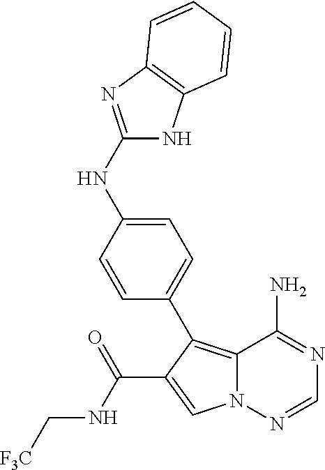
N12C(=C(C3=CC=C(NC4=NC5=C(N4)C=CC=C5)C=C3)C(C(NC[F3C])=O)=C1)C(N)=NC=N2
